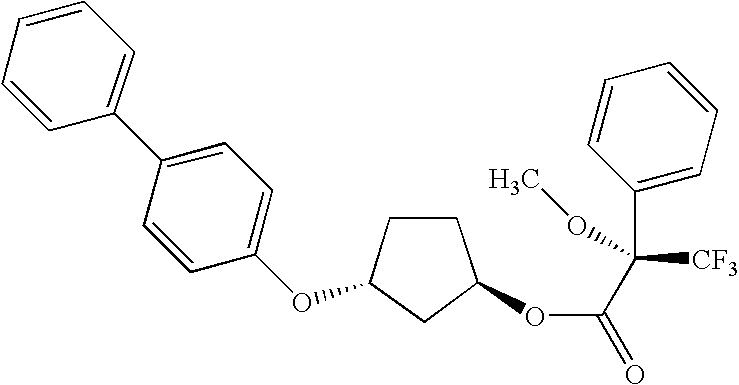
O(C1CCC(OC2=CC=C(C3=CC=CC=C3)C=C2)C1)C(=O)C(C1=CC=CC=C1)([CF3])OC
